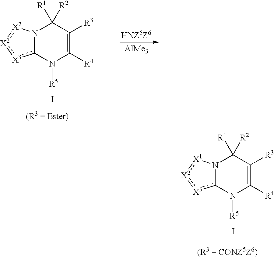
N12c([X3]:[X2]:[X2]1)N([R5])C([R4])=C([R3])C2([R1])[R2].I.[AlMe3].N12c([X3]:[X2]:[X1]1)N([R5])C([R4])=C([R3])C2([R1])[R2].I
